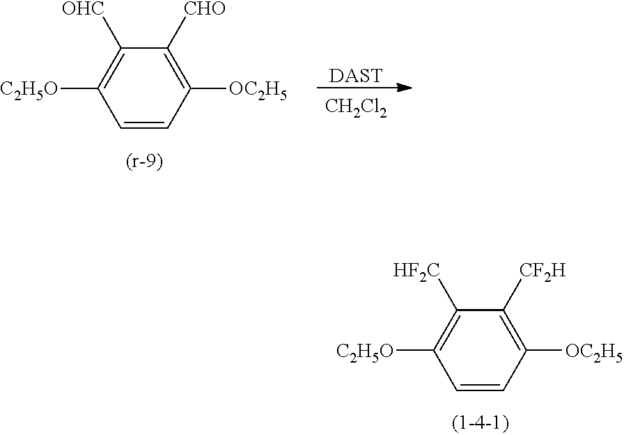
C1([OC2H5])=C([CF2H])C([HF2C])=C([C2H5O])C=C1.C1([OC2H5])=C([CHO])C([OHC])=C([C2H5O])C=C1.[DAST].[CH2Cl2]
